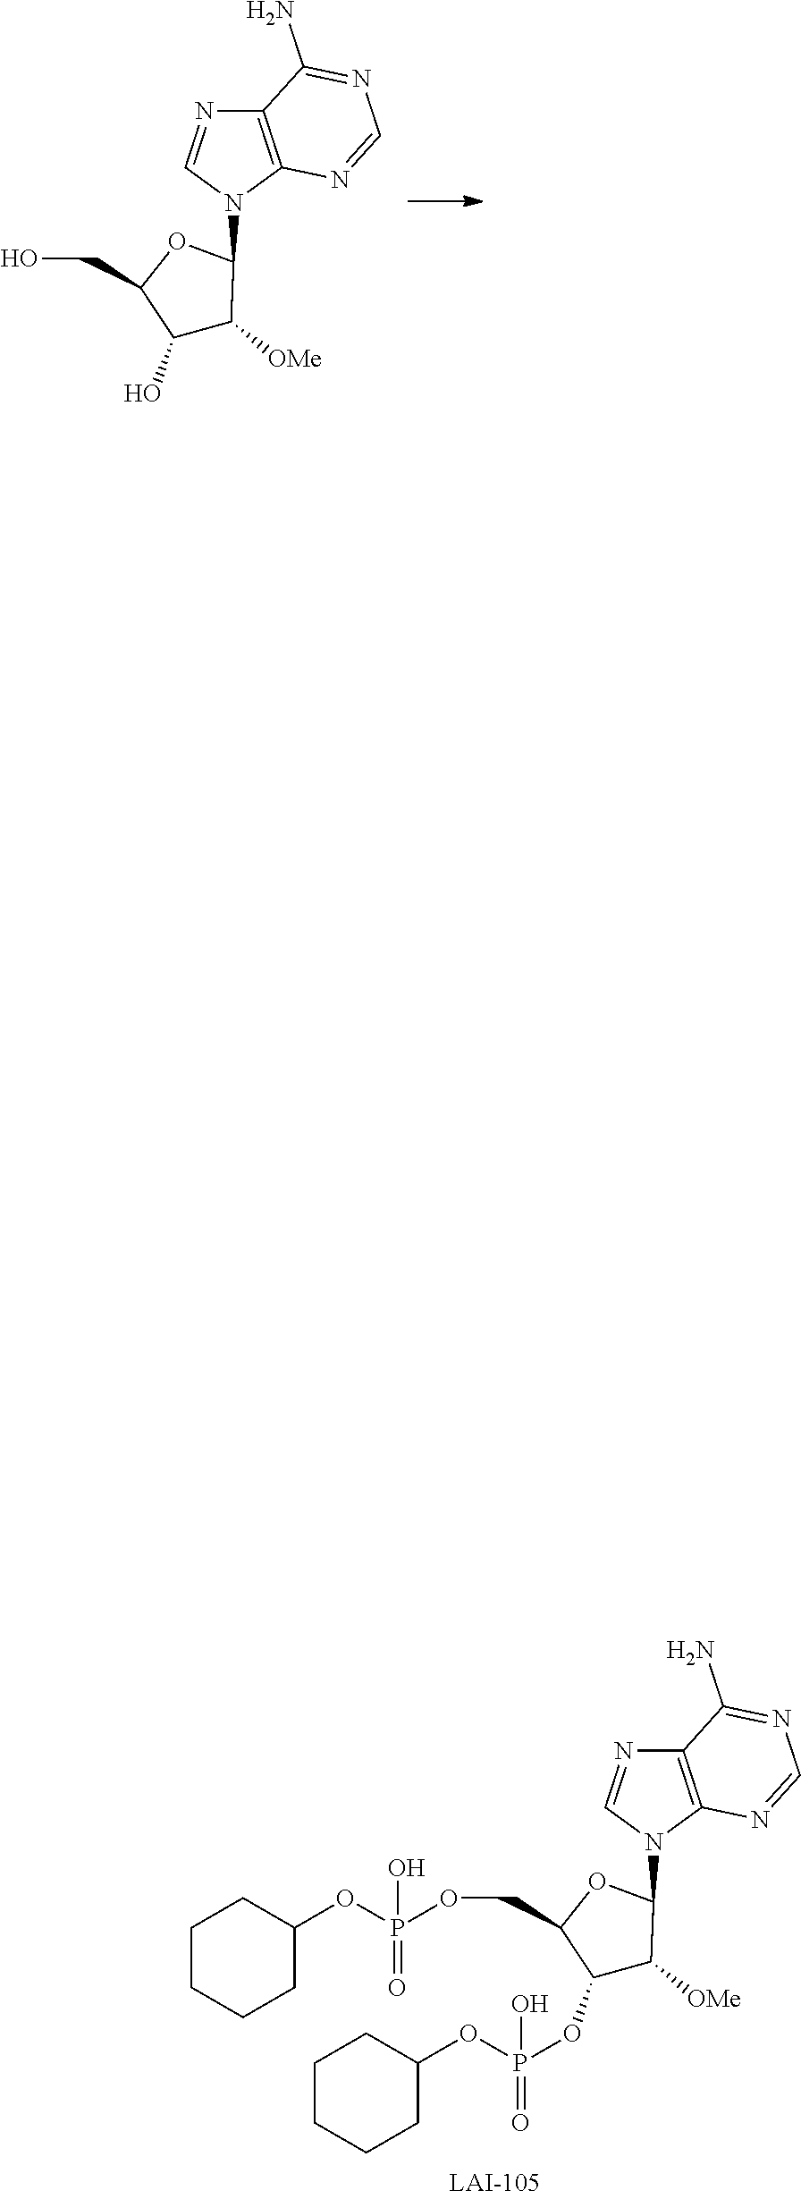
C1([OMe])C(N2C=NC3=C2N=CN=C3N)OC(CO)C1O.C1([OMe])C(N2C=NC3=C2N=CN=C3N)OC(COP(OC2CCCCC2)(=O)O)C1OP(OC1CCCCC1)(=O)O
